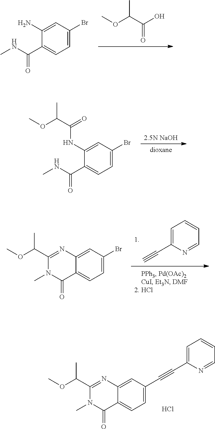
COC(C(O)=O)C.C1(C(NC)=O)=CC=C(Br)C=C1N.[2.5N NaOH].[dioxane].C1(C(NC)=O)=CC=C(Br)C=C1NC(C(OC)C)=O.C1=C(C#C)N=CC=C1.C12=CC=C(Br)C=C1N=C(C(OC)C)N(C)C2=O.C1(C#CC2=CC=C3C(=C2)N=C(C(OC)C)N(C)C3=O)=CC=CC=N1.Cl
